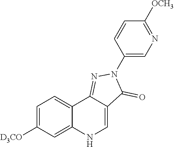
N1=C2C(=CNC3=CC([D3CO])=CC=C23)C(=O)N1C1=CN=C([OCH3])C=C1
